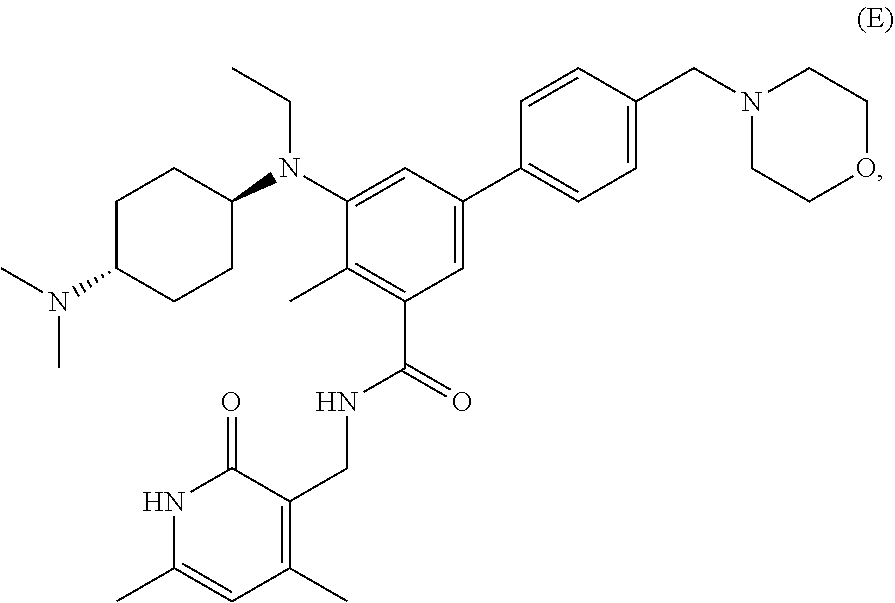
N(C1=CC(C2=CC=C(CN3CCOCC3)C=C2)=CC(C(=O)NCC2=C(C)C=C(C)NC2=O)=C1C)(C1CCC(N(C)C)CC1)CC
